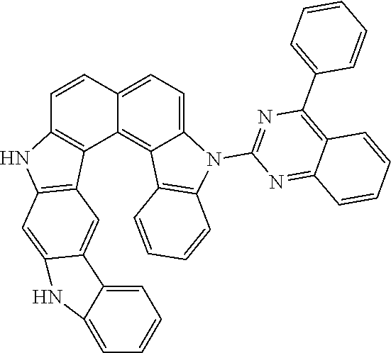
C1=C2C=CC3=C(C2=C2C(=C1)N(C1=NC(C4=CC=CC=C4)=C4C(=N1)C=CC=C4)C1=C2C=CC=C1)C1=C(C=C2C(=C1)C1=CC=CC=C1N2)N3
